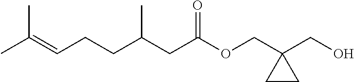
CC(=CCCC(CC(OCC1(CO)CC1)=O)C)C
